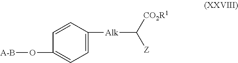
C1=C([Alk]C([Z])[CO2R1])C=CC(O[A-B])=C1
